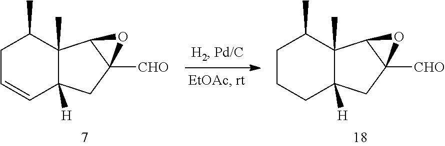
C1C=CC2([H])C(C)(C1C)C1C([CHO])(C2)O1.C1CCC2([H])C(C)(C1C)C1C([CHO])(C2)O1
